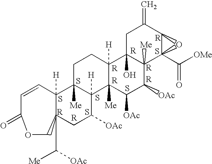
C1(=O)C=CC2([H])C(C([Me])[OAc])(CO1)CC([OAc])C1([H])C2([Me])CCC2([H])C1([Me])C([OAc])C([OAc])C1([Me])C2(O)CC(=C)C2C1(C([OMe])=O)O2.S.S.[R].[R].S.S.[R].[R].S.[R].[R].[R].[R].S
